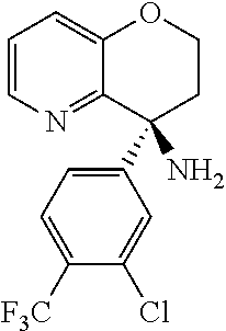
C1=CN=C2C(=C1)OCCC2(C1=CC=C([F3C])C(Cl)=C1)N
